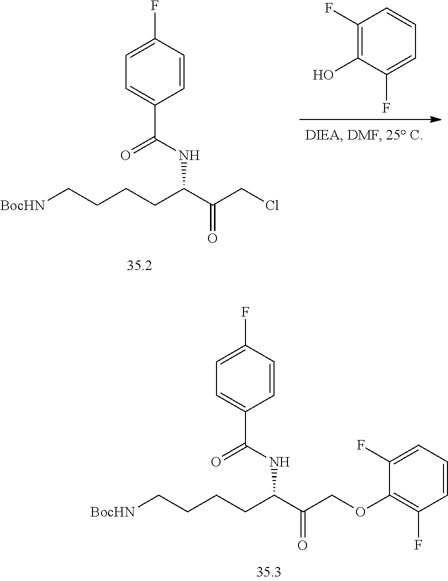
C(NC(C(COC1=C(F)C=CC=C1F)=O)CCCC[BocHN])(=O)C1=CC=C(F)C=C1.C1(F)=C(O)C(F)=CC=C1.C(NC(C(CCl)=O)CCCC[BocHN])(=O)C1=CC=C(F)C=C1
